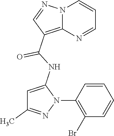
N12C(=C(C(NC3=CC(C)=NN3C3=C(Br)C=CC=C3)=O)C=N1)N=CC=C2
